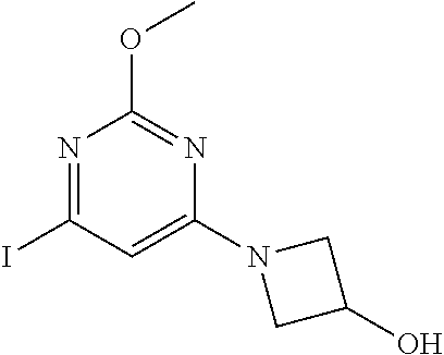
N1=C(I)C=C(N2CC(O)C2)N=C1OC
